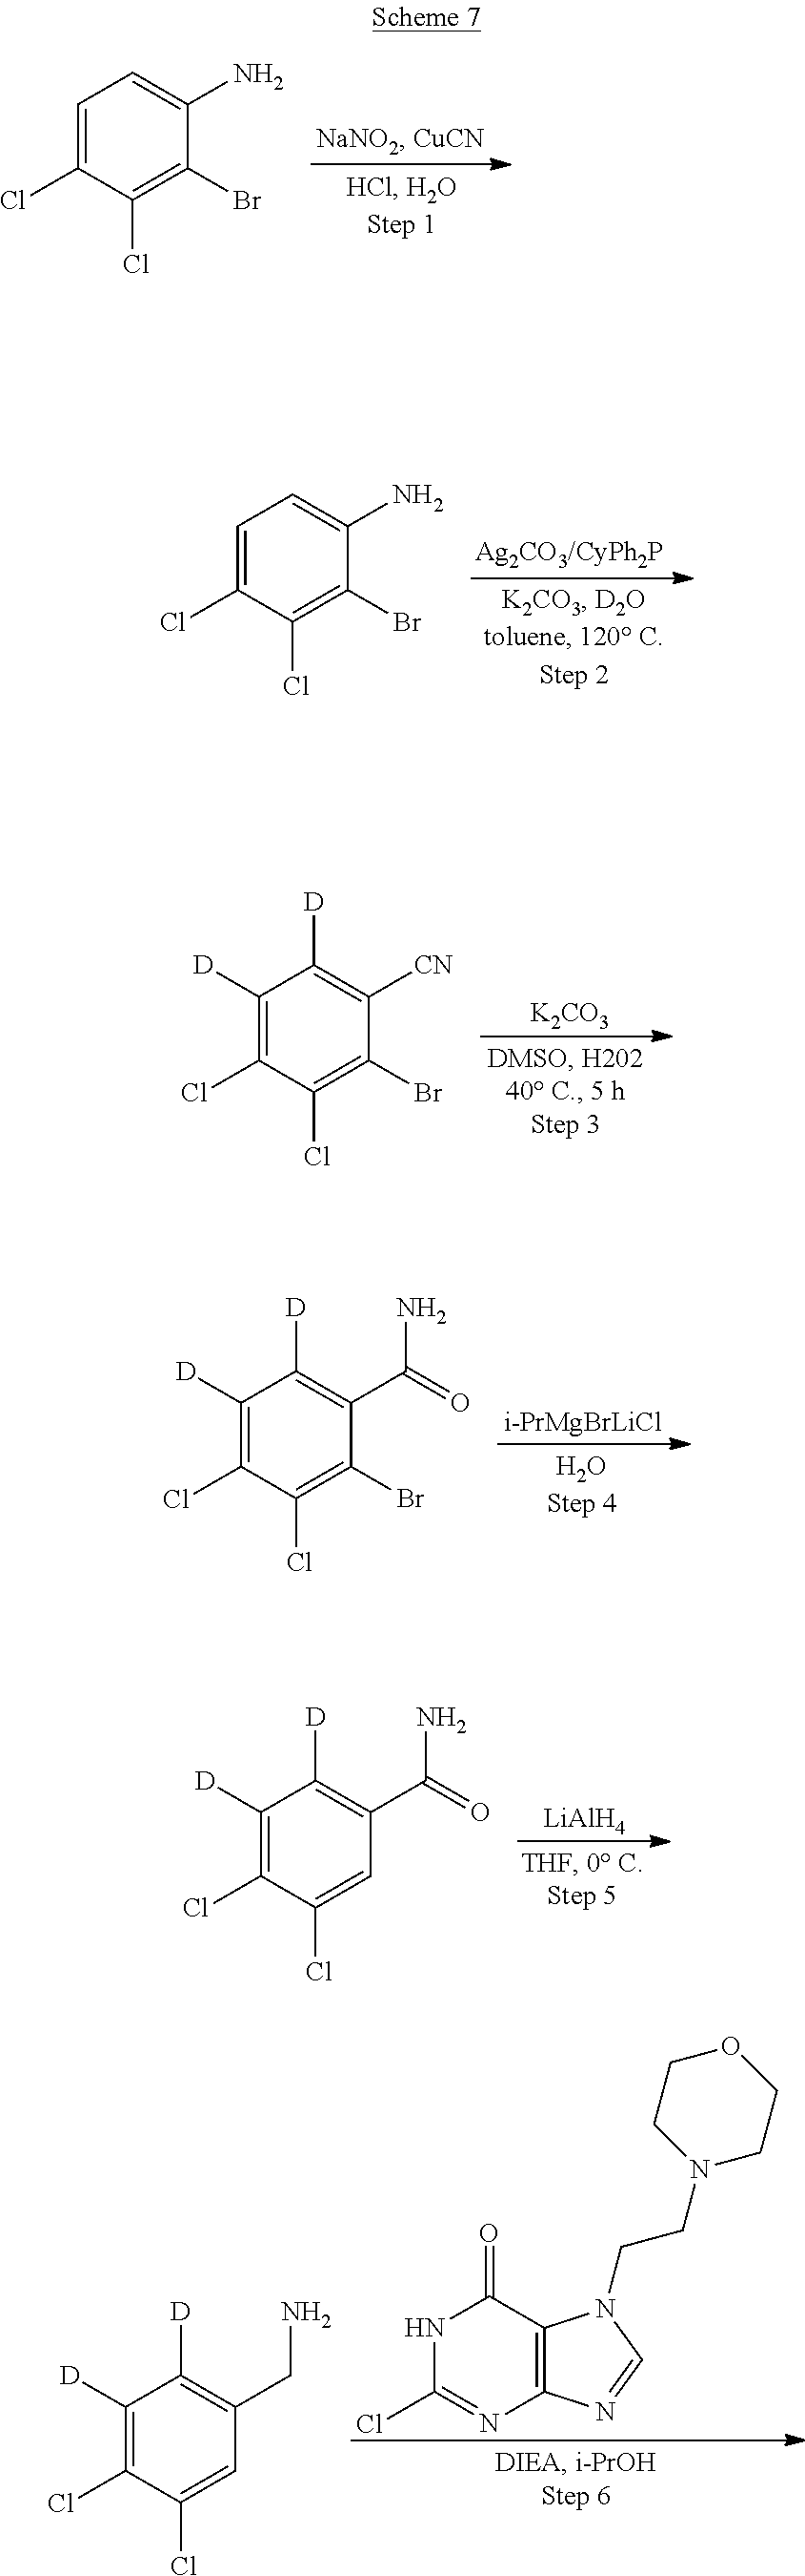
C1=C(Cl)C(Cl)=C(Br)C(N)=C1.C1=C(Cl)C(Cl)=C(Br)C(N)=C1.C1([D])=C(Cl)C(Cl)=C(Br)C([CN])=C1[D].[K2CO3].C1([D])=C(Cl)C(Cl)=C(Br)C(C(=O)N)=C1[D].[i-PrMgBrLiCl].C1([D])=C(Cl)C(Cl)=CC(C(=O)N)=C1[D].[LiAlH4].C1([D])=C(Cl)C(Cl)=CC(CN)=C1[D].N1C(Cl)=NC2=C(C1=O)N(CCN1CCOCC1)C=N2
